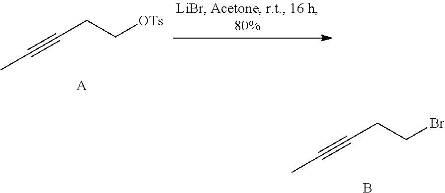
CC#CCC[OTs].[A].CC#CCCBr.B
